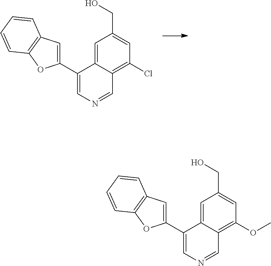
OCC1=CC(Cl)=C2C=NC=C(C3=CC4=C(O3)C=CC=C4)C2=C1.OCC1=CC(OC)=C2C=NC=C(C3=CC4=C(O3)C=CC=C4)C2=C1
